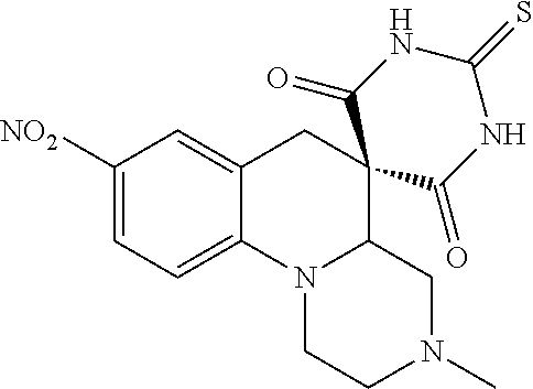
C1([NO2])=CC=C2C(=C1)CC1(C3N2CCN(C)C3)C(=O)NC(=S)NC1=O
